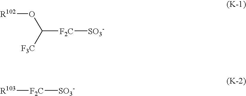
[SO3-][F2C]C(O[R102])[F3C].[R103][F2C][SO3-]
